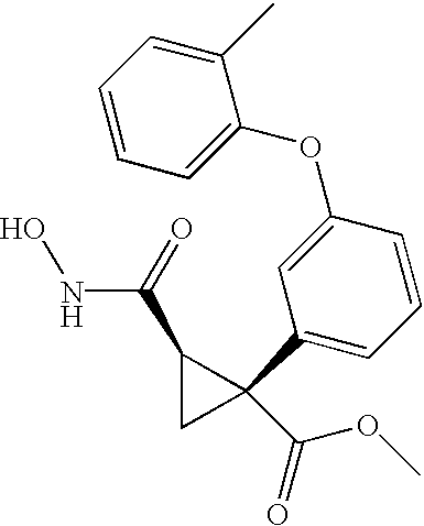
ONC(C1CC1(C(OC)=O)C1=CC=CC(OC2=CC=CC=C2C)=C1)=O
